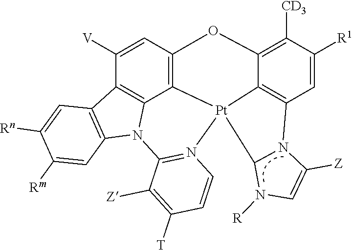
C1([V])=CC2=C3C4=C1C1=C(N4C4=N(C=CC([T])=C4[Z])[Pt]34C3=C(C=C([R1])C([CD3])=C3O2)N2C([Z])=CN([R])C24)C=C([Rm])C([Rn])=C1
